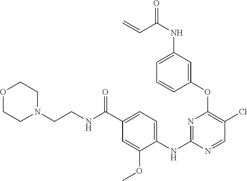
C1(OC2=C(Cl)C=NC(NC3=CC=C(C(NCCN4CCOCC4)=O)C=C3OC)=N2)=CC(NC(=O)C=C)=CC=C1
